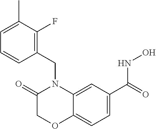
C1=C(C(=O)NO)C=C2C(=C1)OCC(=O)N2CC1=C(F)C(C)=CC=C1
